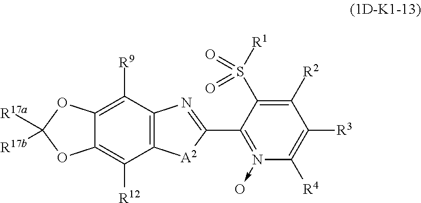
C12=C([R9])C3=C(C([R12])=C1OC([R17a])([R17b])O2)[A2]C(C1=N(->O)C([R4])=C([R3])C([R2])=C1S([R1])(=O)=O)=N3
